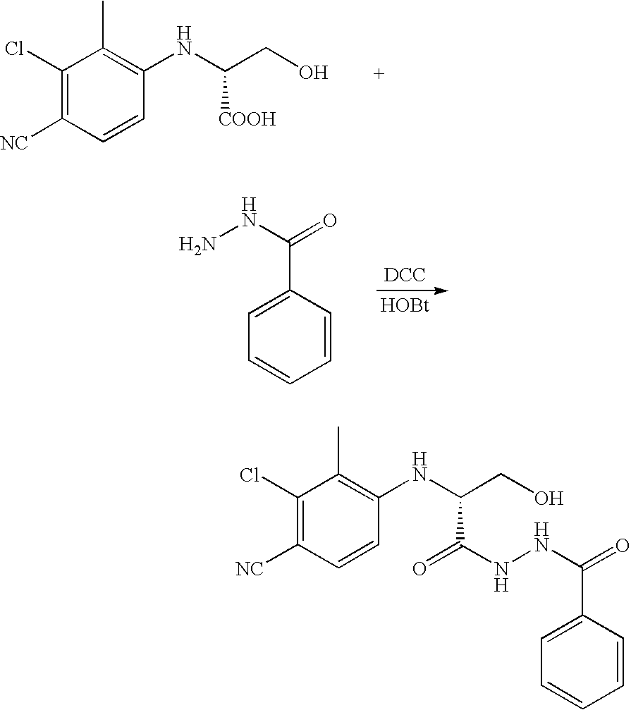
[DCC].[HOBt].C1=CC(C(NN)=O)=CC=C1.C1(Cl)=C([NC])C=CC(NC(CO)[COOH])=C1C.C1=CC(C(NNC(C(NC2=C(C)C(Cl)=C([NC])C=C2)CO)=O)=O)=CC=C1
